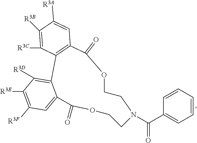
O1C(=O)C2=C(C3=C([R3D])C([R3E])=C([R3F])C=C3C(=O)OCCN(C(C3=CC=CC=C3)=O)CC1)C([R3C])=C([R3B])C([R3A])=C2
